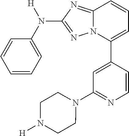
C1=CC=C(N([H])C2=NN3C(=N2)C=CC=C3C2=CC(N3CCN([H])CC3)=NC=C2)C=C1
